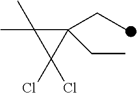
C1(CC)(CC)C(C)(C)C1(Cl)Cl
